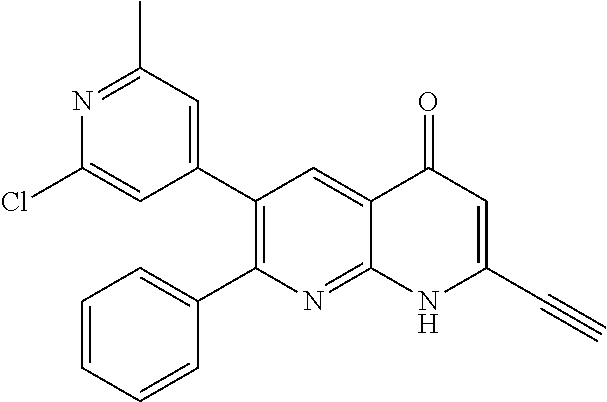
N1=C(C)C=C(C2=C(C3=CC=CC=C3)N=C3C(=C2)C(=O)C=C(C#C)N3)C=C1Cl
